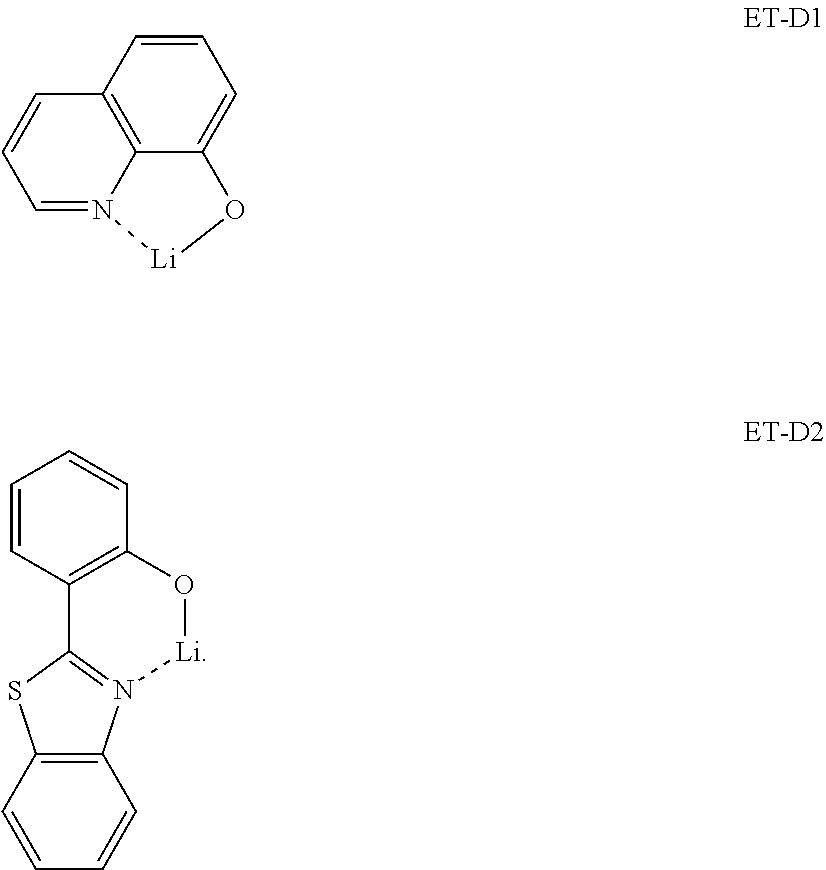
C12=C3C(=CC=C1)O[Li]N3=CC=C2.C1=CC=CC2=C1SC1=N2[Li]OC2=C1C=CC=C2
